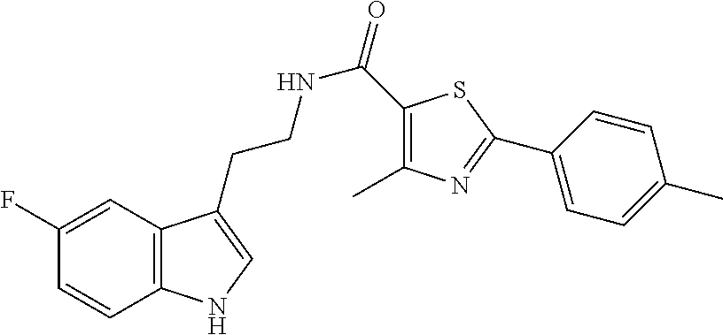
C12=C(C=C(F)C=C1)C(CCNC(=O)C1=C(C)N=C(C3=CC=C(C)C=C3)S1)=CN2
